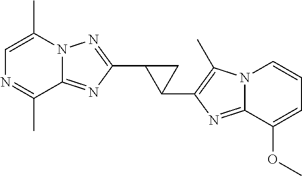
C12=NC(C3C(C4=C(C)N5C(=N4)C(OC)=CC=C5)C3)=NN1C(C)=CN=C2C
